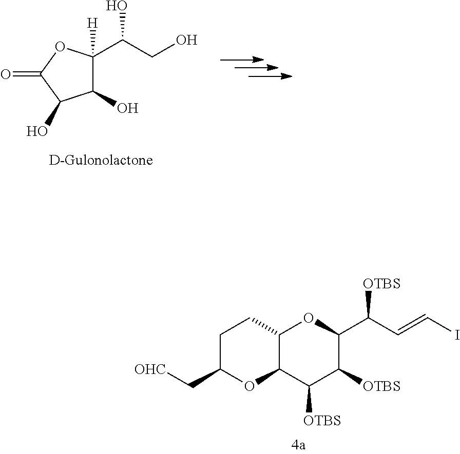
C1(O)C(C(CO)O)([H])OC(=O)C1O.C1C(C[OHC])OC2C(C1)OC(C(C=CI)[OTBS])C([OTBS])C2[OTBS]
